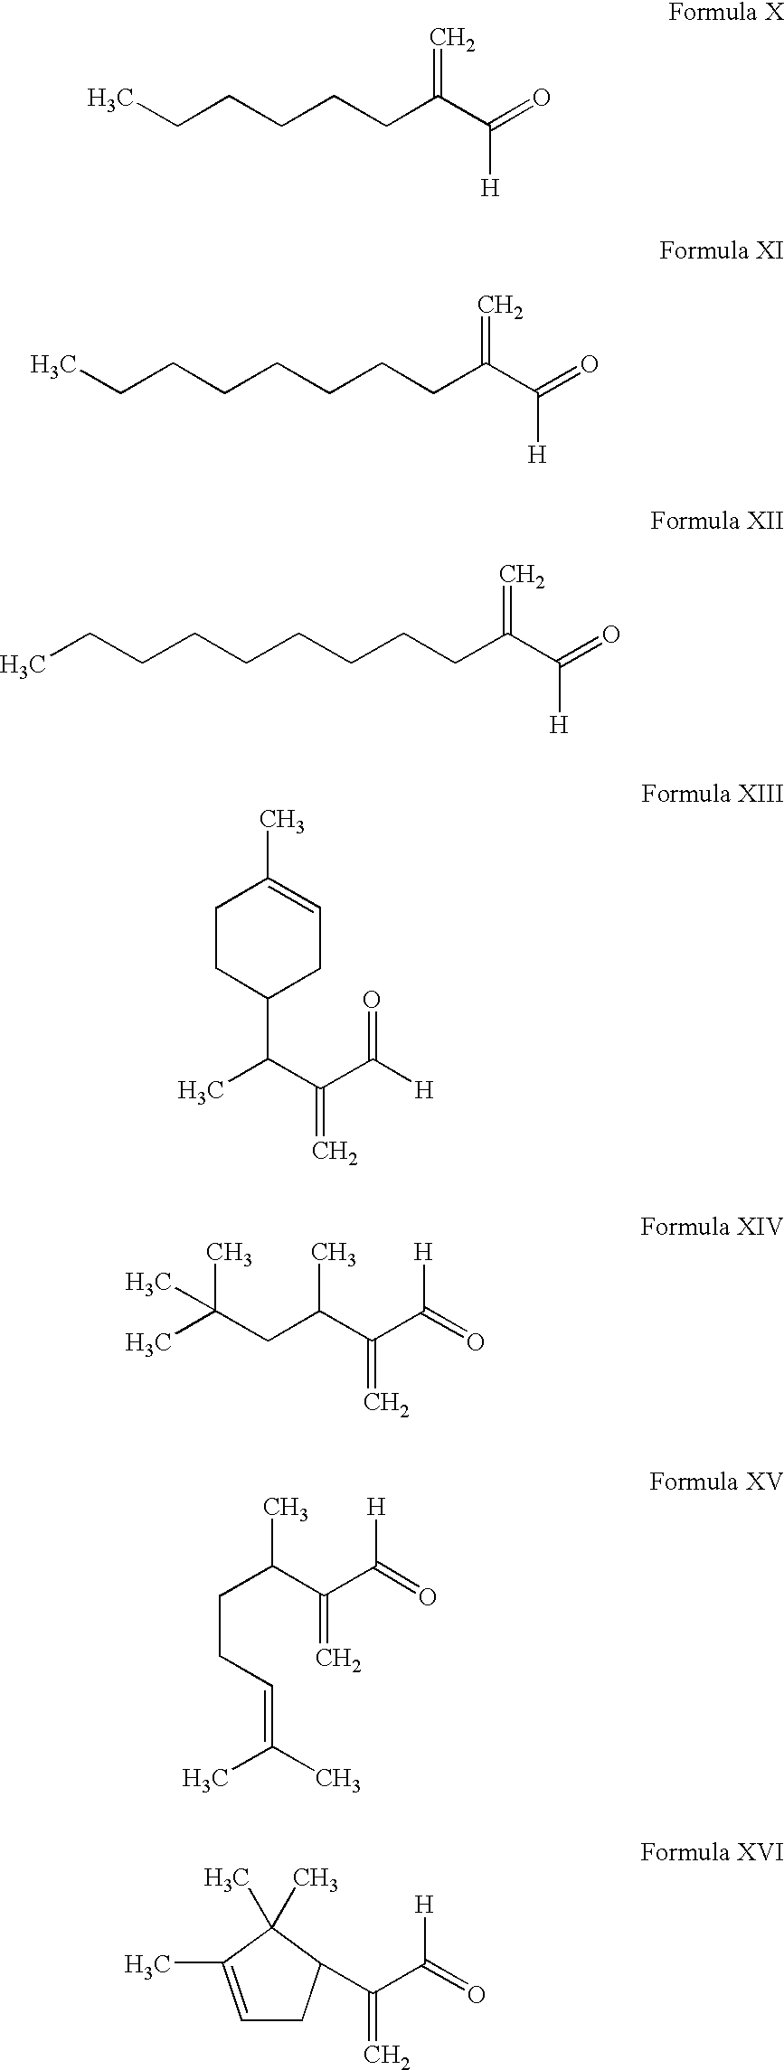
CCCCCCC(C(=O)[H])=C.CCCCCCCCC(C(=O)[H])=C.C(CCCCCCCC(C(=O)[H])=C)C.C1CC(C(C(C([H])=O)=C)C)CC=C1C.CC(CC(C(C(=O)[H])=C)C)(C)C.C(CC=C(C)C)C(C(C(=O)[H])=C)C.CC1(C)C(C)=CCC1C(C(=O)[H])=C
